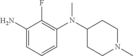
C1(N)=CC=CC(N(C2CCN(C)CC2)C)=C1F
